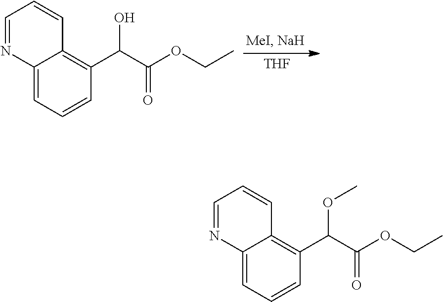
[THF].C12=CC=CC(C(O)C(=O)OCC)=C1C=CC=N2.C12=CC=CC(C(OC)C(=O)OCC)=C1C=CC=N2
